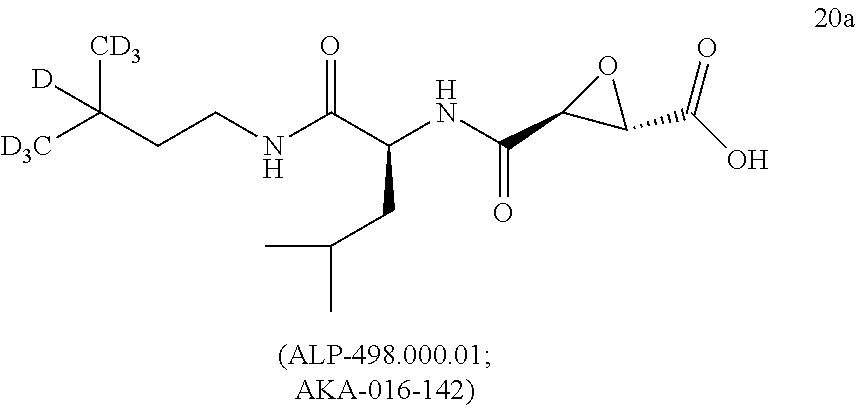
[D3C]C(CCNC(C(NC(C1C(C(O)=O)O1)=O)CC(C)C)=O)([CD3])[D]
